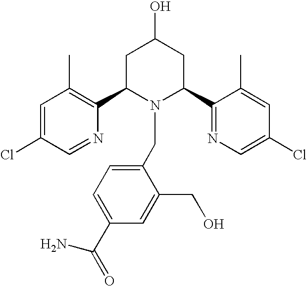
C1=C(Cl)C=NC(C2N(CC3=CC=C(C(=O)N)C=C3CO)C(C3=NC=C(Cl)C=C3C)CC(O)C2)=C1C
